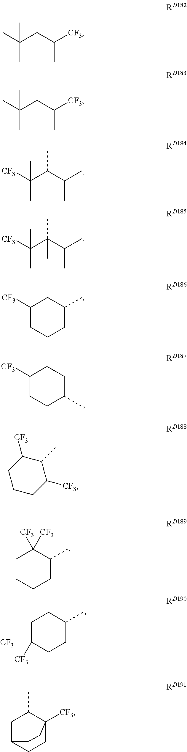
CC(C(C([CF3])C)C)(C)C.CC(C(C([CF3])C)(C)C)(C)C.[CF3]C(C(C(C)C)C)(C)C.[CF3]C(C(C(C)C)(C)C)(C)C.C1([CF3])CCCC(C)C1.C1([CF3])CCC(C)CC1.C1CCCC(C)C1([CF3])[CF3].C1C([CF3])([CF3])CCC(C)C1.C1([CF3])CCCC([CF3])C1C.C1C2CCC([CF3])(C1C)CC2
